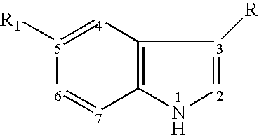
C12=C([4]=[5]([R1])[6]=[7]1)[3]([R])=[2]N2
